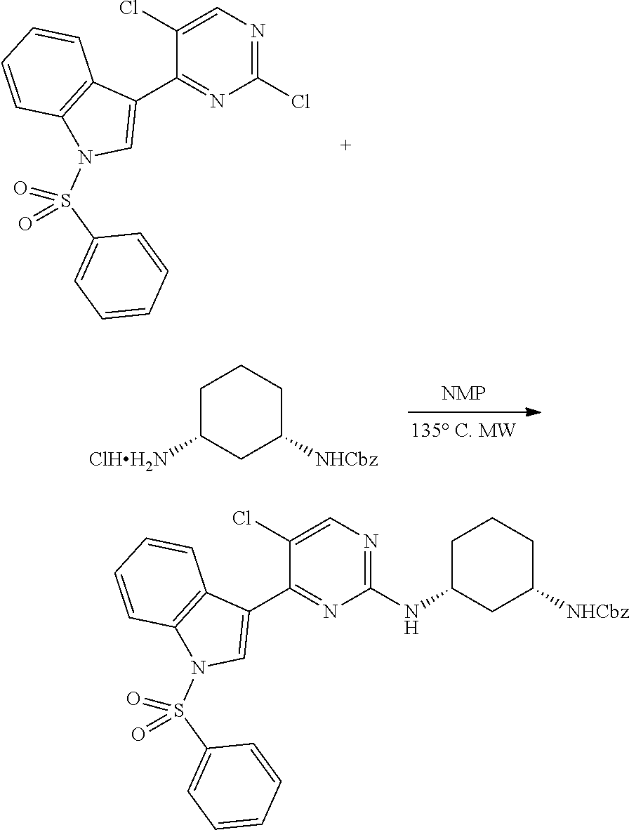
C1(Cl)=NC=C(Cl)C(C2=CN(S(C3=CC=CC=C3)(=O)=O)C3=C2C=CC=C3)=N1.[ClHH2N]C1CC([NHCbz])CCC1.C1(NC2CC([NHCbz])CCC2)=NC=C(Cl)C(C2=CN(S(C3=CC=CC=C3)(=O)=O)C3=C2C=CC=C3)=N1
